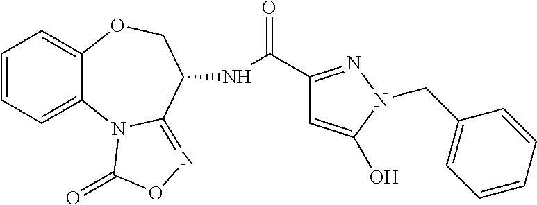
C1=CC=C2C(=C1)OCC(NC(C1=NN(CC3=CC=CC=C3)C(O)=C1)=O)C1=NOC(=O)N21
